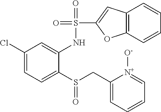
C1(Cl)=CC=C(S(CC2=CC=CC=[N+]2[O-])=O)C(NS(C2=CC3=C(O2)C=CC=C3)(=O)=O)=C1
